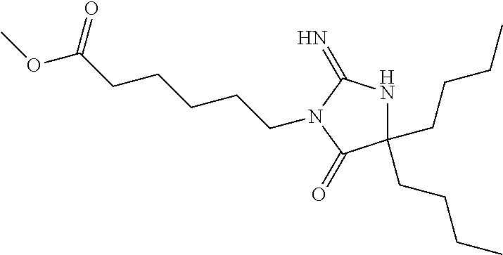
C1(CCCC)(CCCC)NC(=N)N(CCCCCC(OC)=O)C1=O
